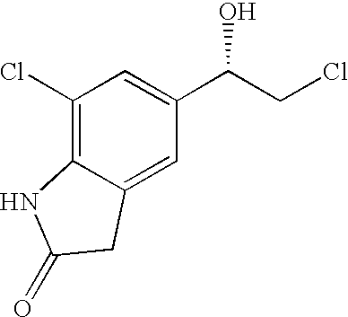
C1(Cl)=C2C(=CC(C(CCl)O)=C1)CC(=O)N2
